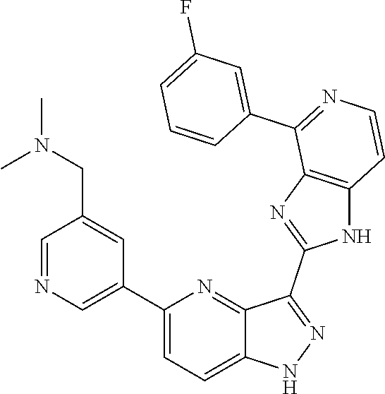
C1(C2=CN=CC(CN(C)C)=C2)=CC=C2C(=N1)C(C1=NC3=C(N1)C=CN=C3C1=CC(F)=CC=C1)=NN2
